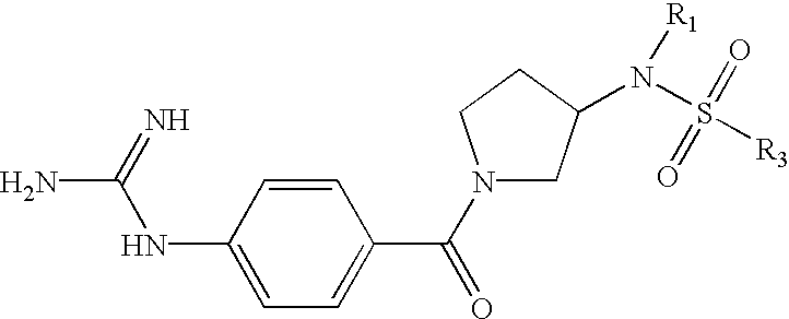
NC(=N)NC1=CC=C(C(=O)N2CC(N(S([R3])(=O)=O)[R1])CC2)C=C1
